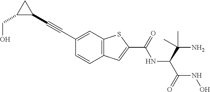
C1(C(NC(C(=O)NO)C(N)(C)C)=O)=CC2=C(S1)C=C(C#CC1CC1CO)C=C2
